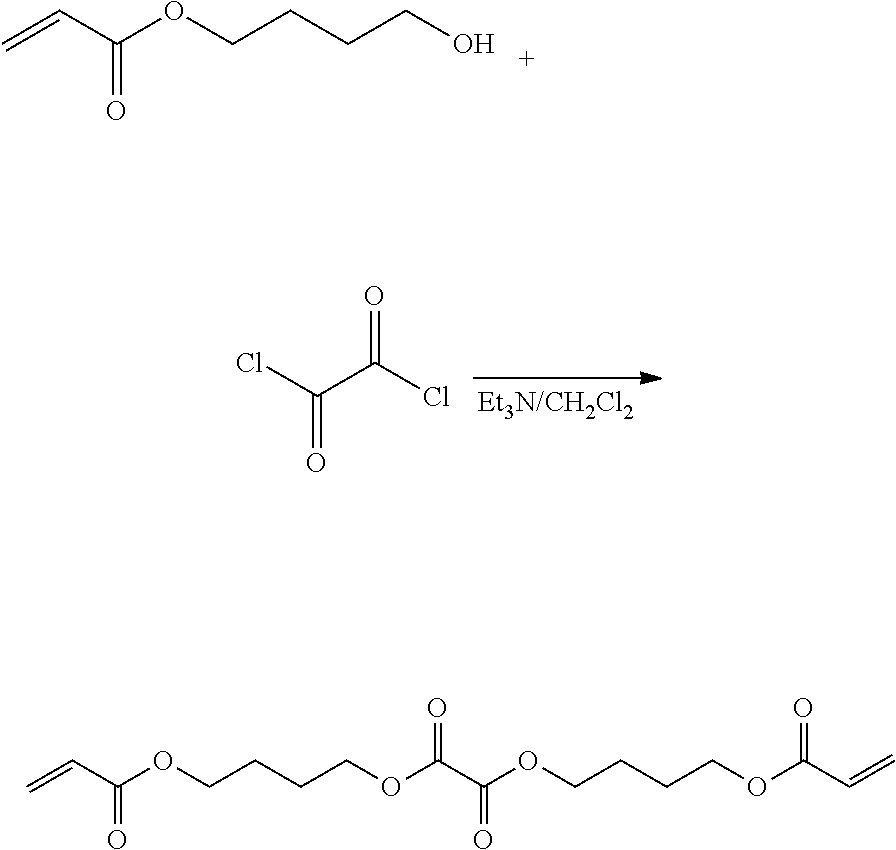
C=CC(OCCCCO)=O.ClC(=O)C(Cl)=O.C=CC(OCCCCOC(C(OCCCCOC(C=C)=O)=O)=O)=O
